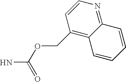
O(C(=O)N)CC1=C2C(=NC=C1)C=CC=C2
